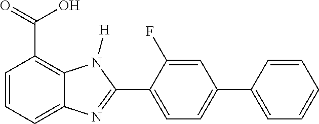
C1=CC=C2C(=C1C(=O)O)N([H])C(C1=CC=C(C3=CC=CC=C3)C=C1F)=N2
